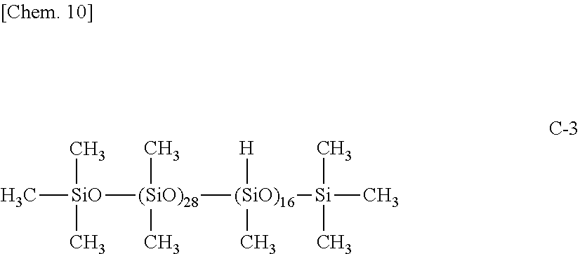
C[SiO]([(SiO)28](C)(C)[(SiO)16]([H])(C)[Si](C)(C)C)(C)C
